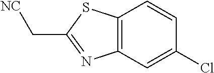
C12=C(C=C(Cl)C=C1)N=C(C[NC])S2
